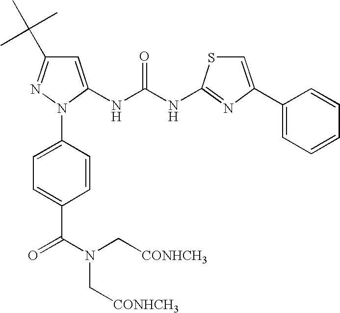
C1=C(NC(NC2=NC(C3=CC=CC=C3)=CS2)=O)N(C2=CC=C(C(N(C[CONHCH3])C[CONHCH3])=O)C=C2)N=C1C(C)(C)C
